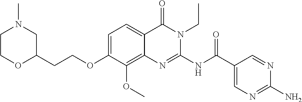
C1=C(OCCC2OCCN(C)C2)C(OC)=C2C(=C1)C(=O)N(CC)C(NC(C1=CN=C(N)N=C1)=O)=N2
